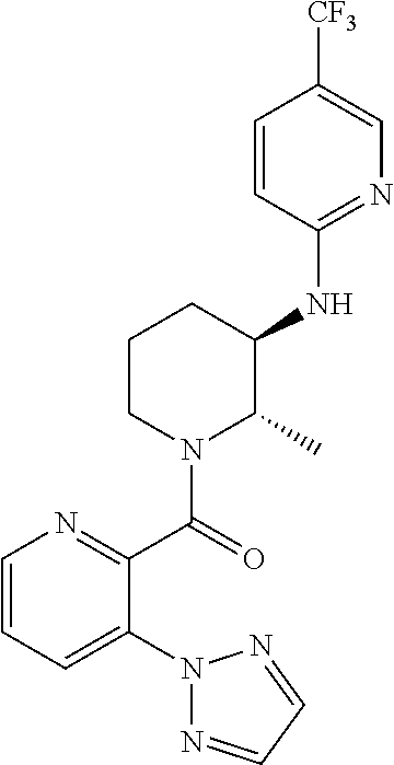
C1=CC=C(N2N=CC=N2)C(C(=O)N2C(C)C(NC3=NC=C([CF3])C=C3)CCC2)=N1
